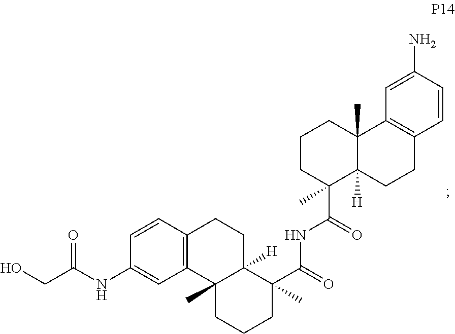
N(C1=CC2=C(C=C1)CCC1([H])C2(C)CCCC1(C(=O)NC(C1(C)C2([H])C(C)(CCC1)C1=C(CC2)C=CC(N)=C1)=O)C)C(CO)=O
